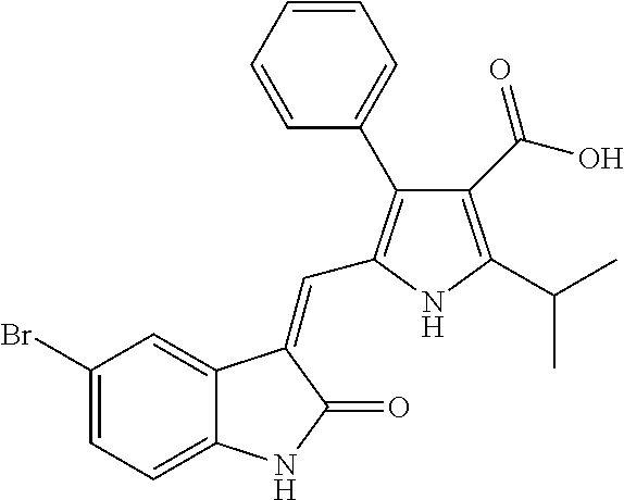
C1(Br)=CC=C2C(=C1)C(=CC1=C(C3=CC=CC=C3)C(C(O)=O)=C(C(C)C)N1)C(=O)N2
